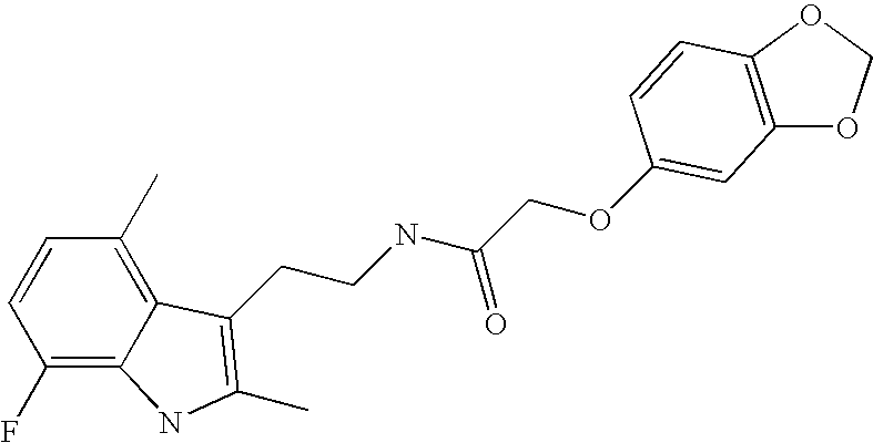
C1(F)=C2C(=C(C)C=C1)C(CCNC(COC1=CC3=C(OCO3)C=C1)=O)=C(C)N2
